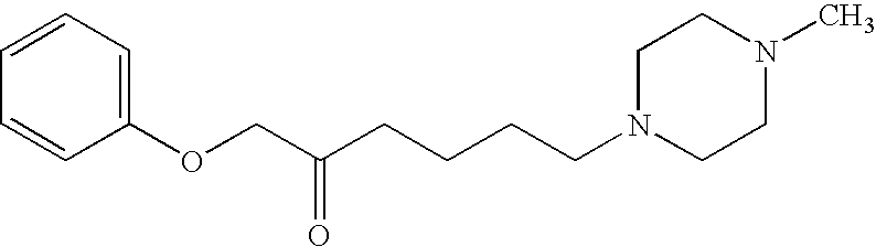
C1(OCC(CCCCN2CCN(C)CC2)=O)=CC=CC=C1
